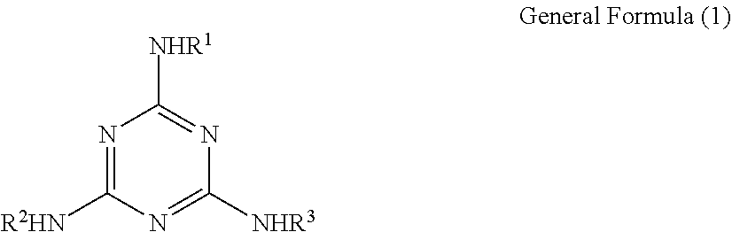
N1=C([R2HN])N=C([NHR3])N=C1[NHR1]
